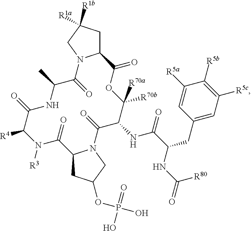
C12CC([R1a])([R1b])CN1C(=O)C(C)NC(=O)C([R4])N([R3])C(=O)C1CC(OP(O)(=O)O)CN1C(=O)C(NC(C(NC(=O)[R80])CC1=CC([R5c])=C([R5b])C([R5a])=C1)=O)C([R70b])([R70a])OC2=O
